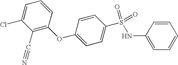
ClC1=CC=CC(OC2=CC=C(S(NC3=CC=CC=C3)(=O)=O)C=C2)=C1C#N
